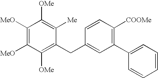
C1([OMe])=C(CC2=CC(C3=CC=CC=C3)=C([COOMe])C=C2)C([Me])=C([OMe])C([MeO])=C1[MeO]
